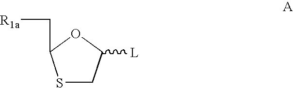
S1CC([L])OC1C[R1a]
